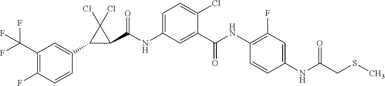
S(C)CC(NC1=CC(F)=C(NC(C2=CC(NC(C3C(C4=CC(C(F)(F)F)=C(F)C=C4)C3(Cl)Cl)=O)=CC=C2Cl)=O)C=C1)=O
